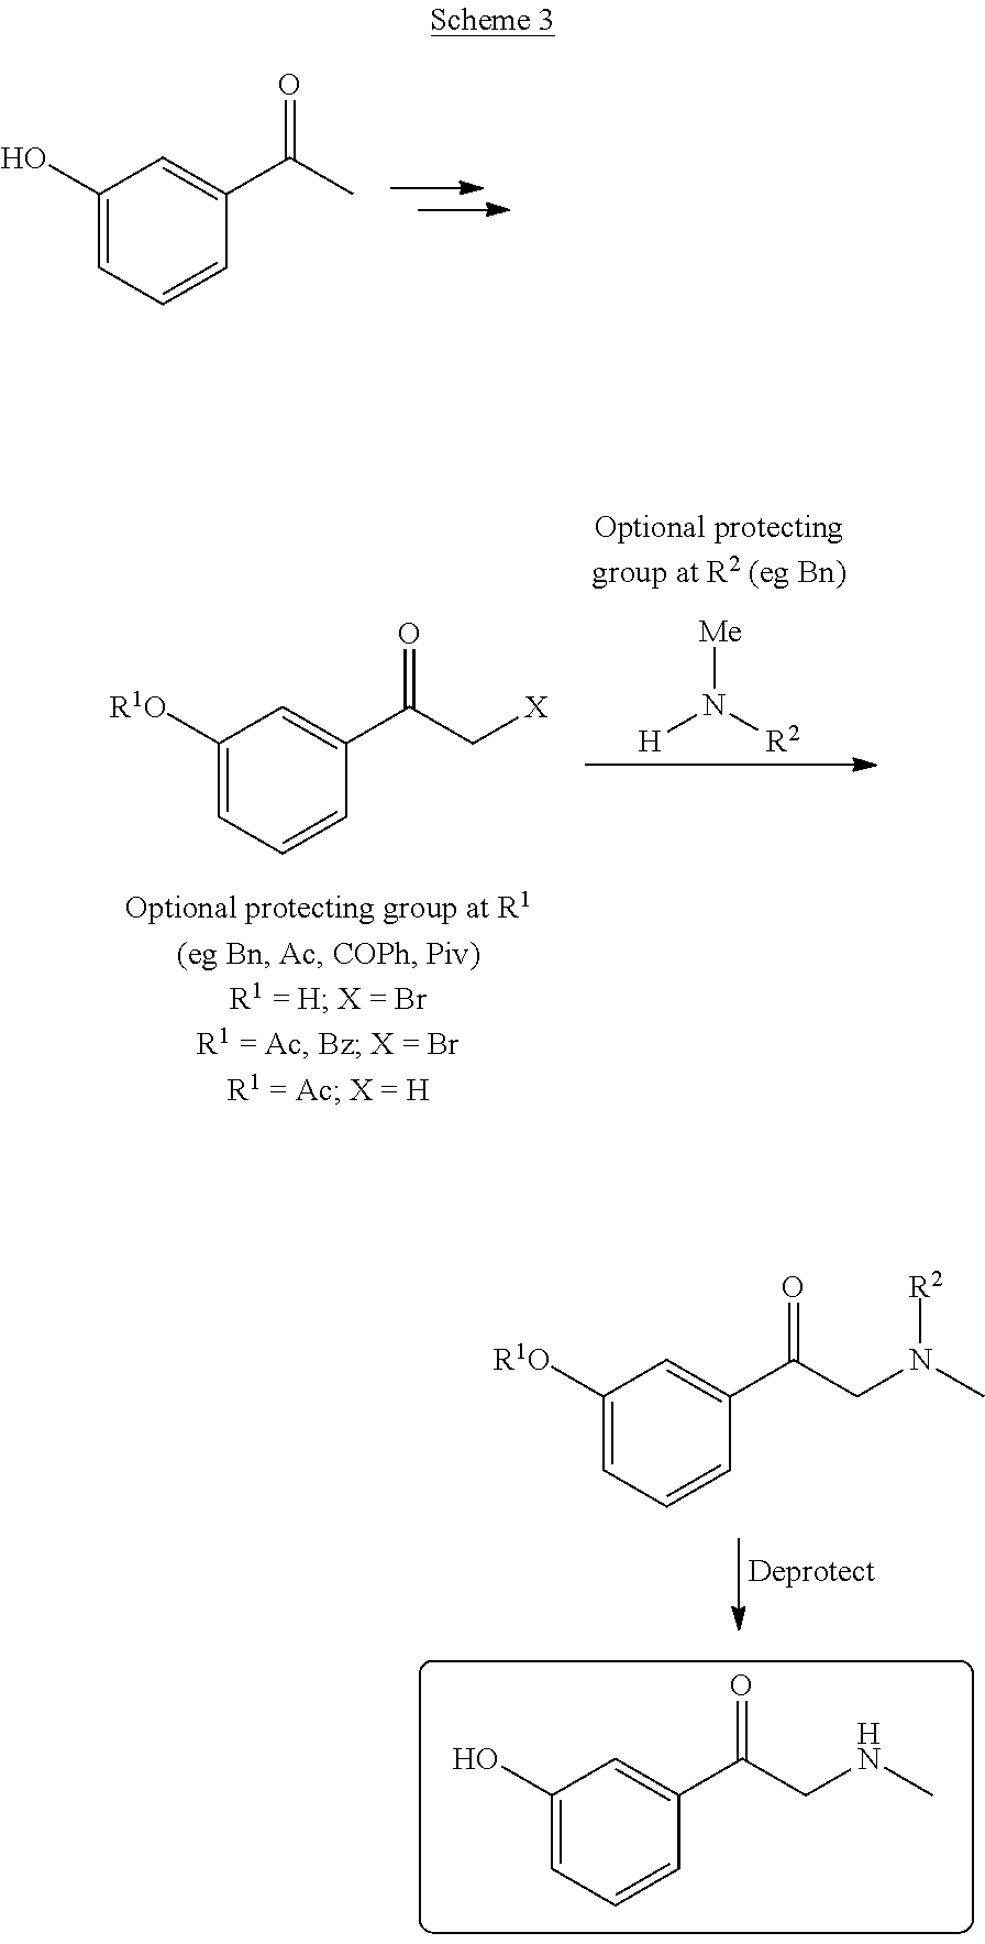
C1(O)=CC=CC(C(C)=O)=C1.[Me]N([R2])[H].C1([R1O])=CC=CC(C(C[X])=O)=C1.C1([R1O])=CC=CC(C(CN(C)[R2])=O)=C1.C1(O)=CC=CC(C(CNC)=O)=C1
